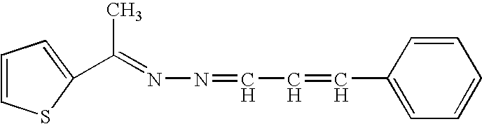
C(=NN=CC=CC1=CC=CC=C1)(C)C1=CC=CS1
